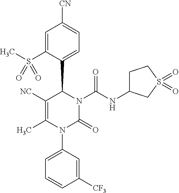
C1([NC])=C(C)N(C2=CC=CC([CF3])=C2)C(=O)N(C(NC2CCS(=O)(=O)C2)=O)C1C1=CC=C([CN])C=C1S(C)(=O)=O
